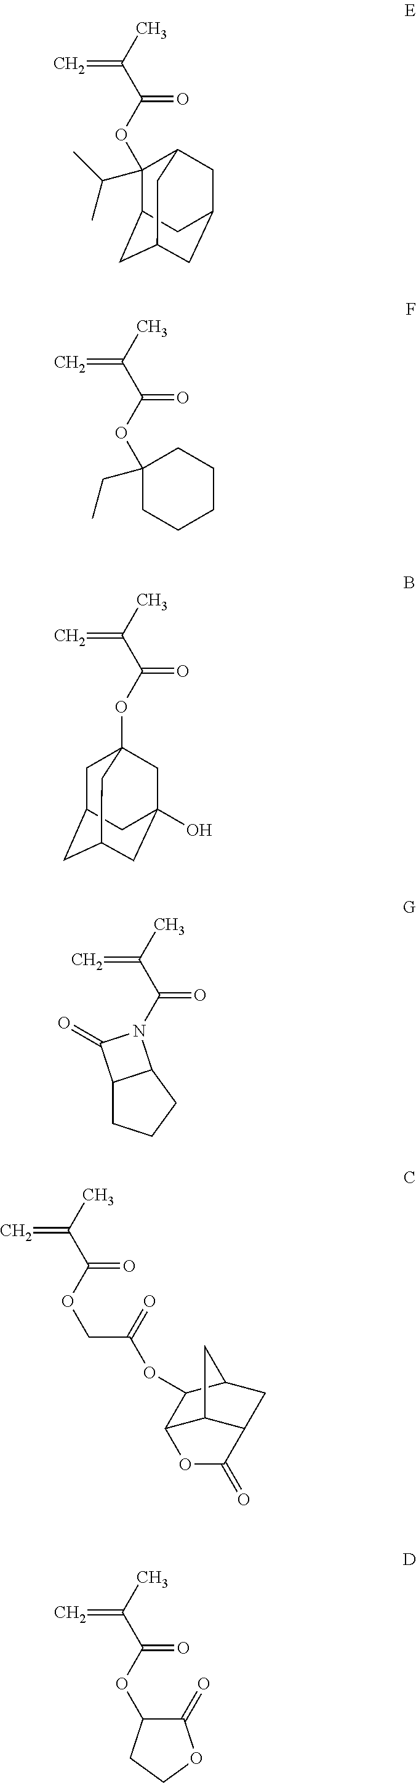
C1(C(C)C)(OC(=O)C(=C)C)C2CC3CC(CC1C3)C2.C1CCCCC1(OC(=O)C(=C)C)CC.C1C2CC3CC(O)(CC1(OC(=O)C(=C)C)C3)C2.C12CCCC1N(C(=O)C(=C)C)C2=O.C1(OC(=O)C(=C)C)C(=O)OCC1.C(OC(=O)C(=C)C)C(OC1C2C3C(CC1C3)C(=O)O2)=O
